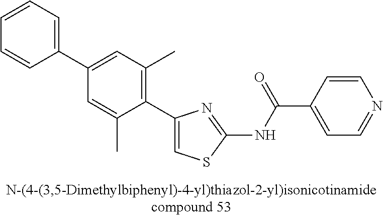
C1(C2=CSC(NC(=O)C3=CC=NC=C3)=N2)=C(C)C=C(C2=CC=CC=C2)C=C1C
